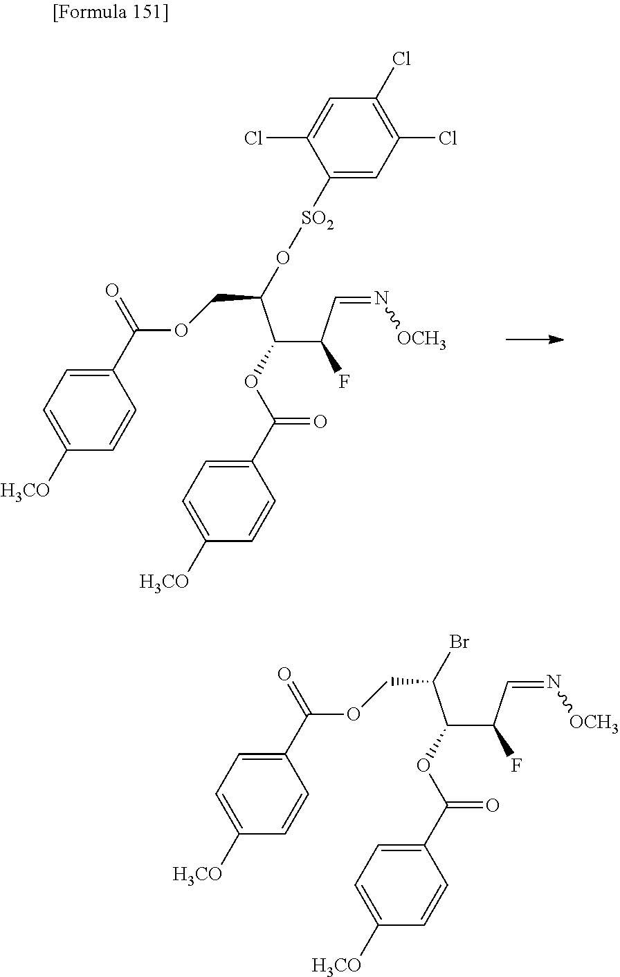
C(C(C=N[OCH3])F)(C(O[SO2]C1=CC(Cl)=C(Cl)C=C1Cl)COC(C1=CC=C([H3CO])C=C1)=O)OC(C1=CC=C([H3CO])C=C1)=O.C(C(C=N[OCH3])F)(C(Br)COC(C1=CC=C([H3CO])C=C1)=O)OC(C1=CC=C([H3CO])C=C1)=O
